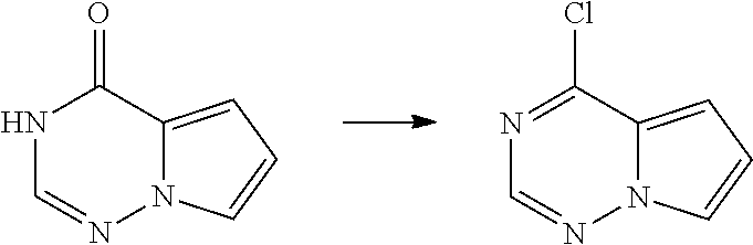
N1C=NN2C(=CC=C2)C1=O.N1=C(Cl)C2=CC=CN2N=C1
